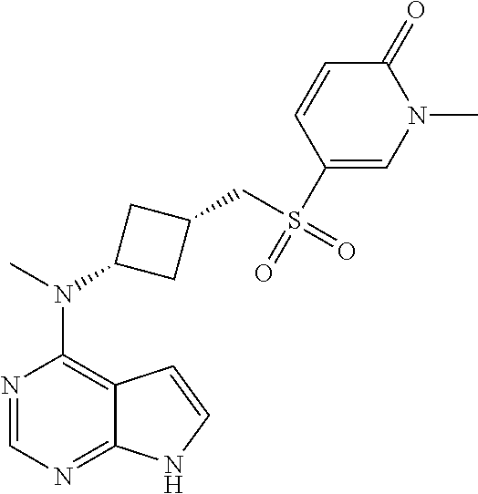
N1=CN=C2C(=C1N(C)C1CC(CS(=O)(C3=CN(C)C(=O)C=C3)=O)C1)C=CN2
